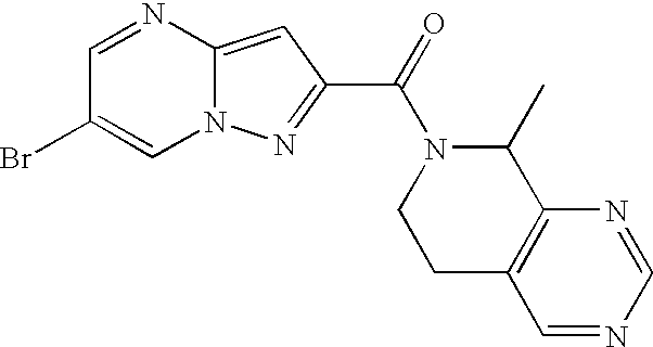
C1=NC2=CC(C(=O)N3CCC4=C(C3C)N=CN=C4)=NN2C=C1Br
